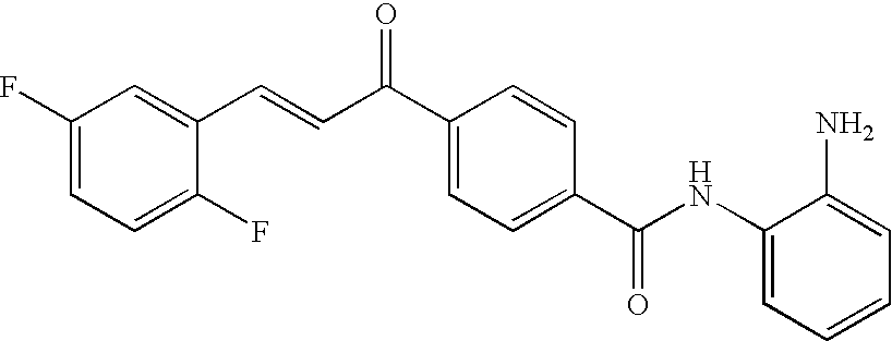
C(=CC(C1=CC=C(C(NC2=CC=CC=C2N)=O)C=C1)=O)C1=CC(F)=CC=C1F
